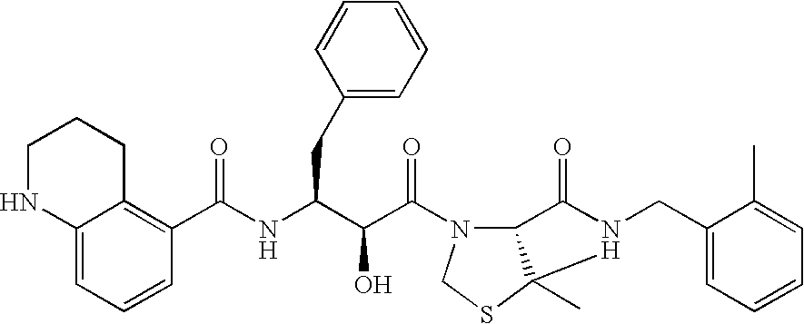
C1(C(NC(C(C(=O)N2C3C(C)(SC2)N(CC2=CC=CC=C2C)C3=O)O)CC2=CC=CC=C2)=O)=C2C(=CC=C1)NCCC2
